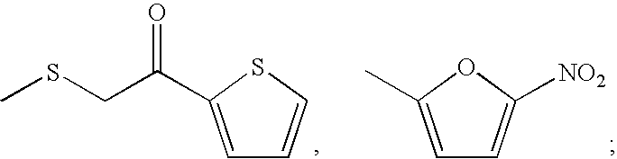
C1=C(C(CSC)=O)SC=C1.C1=C(C)OC([NO2])=C1
